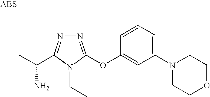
N1=C(OC2=CC(N3CCOCC3)=CC=C2)N(CC)C(C(C)N)=N1
